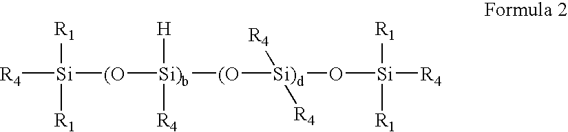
[R4][Si]([(O][Si)b]([(O][Si)d](O[Si]([R4])([R1])[R1])([R4])[R4])([H])[R4])([R1])[R1]
